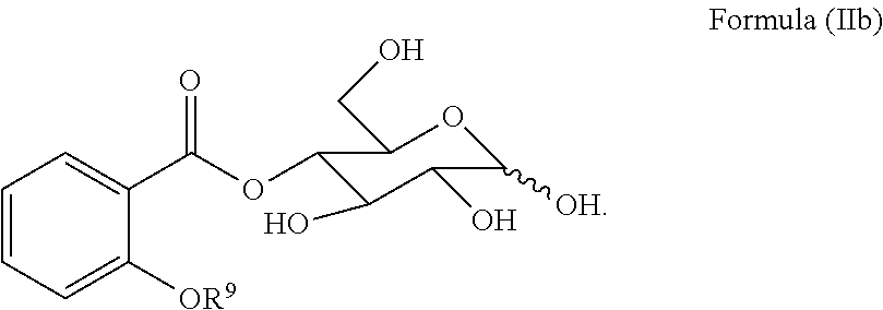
C1=CC=C([OR9])C(C(OC2C(O)C(O)C([OH])OC2CO)=O)=C1
